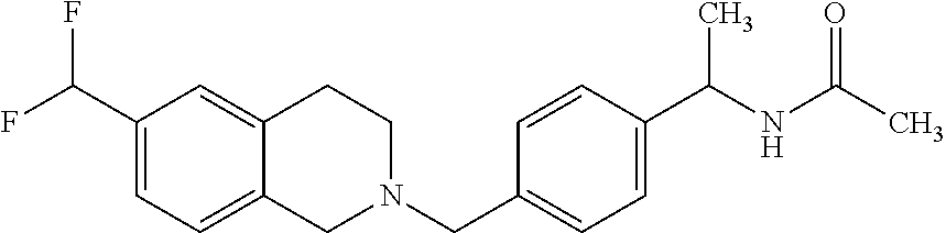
C1(C(F)F)=CC=C2C(=C1)CCN(CC1=CC=C(C(NC(C)=O)C)C=C1)C2
